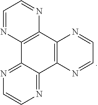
C1=NC2=C(N=C1)C1=NC=CN=C1C1=C2N=CC=N1
